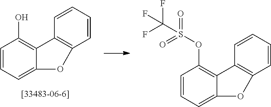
C1=CC=C2C(=C1O)C1=C(O2)C=CC=C1.C1=CC=C2C(=C1OS(=O)(=O)C(F)(F)F)C1=C(O2)C=CC=C1
